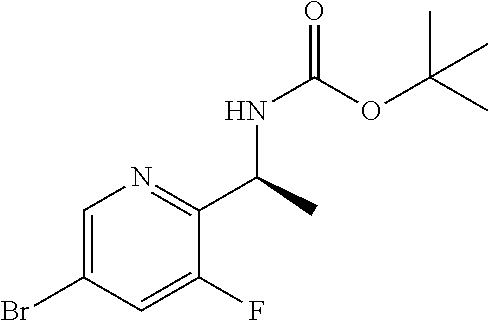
C1=C(Br)C=C(F)C(C(C)NC(=O)OC(C)(C)C)=N1
